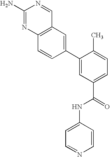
C12=C(N=C(N)N=C1)C=CC(C1=CC(C(=O)NC3=CC=NC=C3)=CC=C1C)=C2
